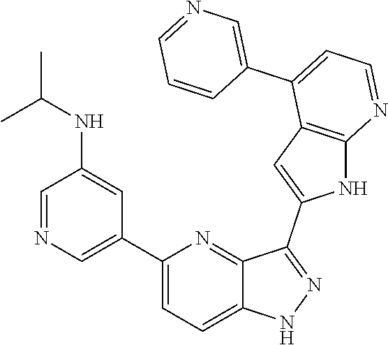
C1(C2=CN=CC(NC(C)C)=C2)=CC=C2C(=N1)C(C1=CC3=C(N1)N=CC=C3C1=CN=CC=C1)=NN2
